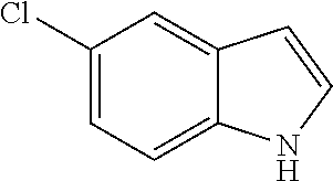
C1(Cl)=CC=C2C(=C1)C=CN2
